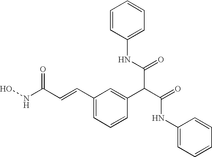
C1(C=CC(NO)=O)=CC=CC(C(C(=O)NC2=CC=CC=C2)C(=O)NC2=CC=CC=C2)=C1
